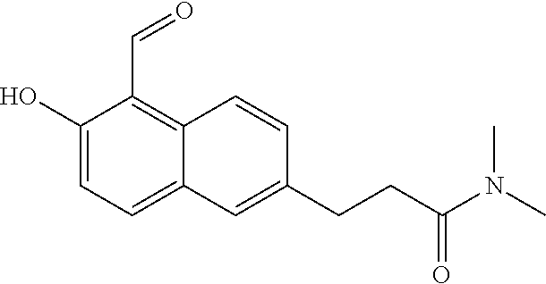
OC1=CC=C2C(=C1C=O)C=CC(CCC(N(C)C)=O)=C2
